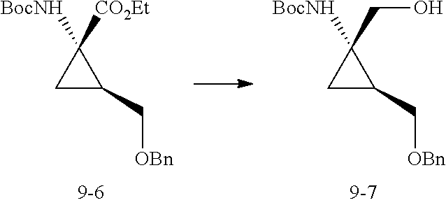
C1C(C[OBn])C1([BocNH])[CO2Et].C1C(C[OBn])C1([BocNH])CO
